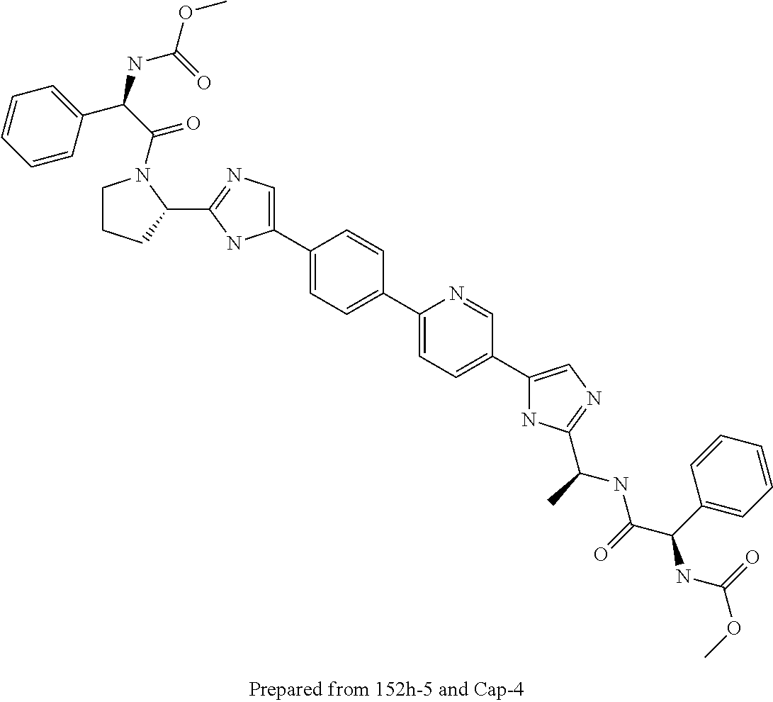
C1(C2=CN=C(C3CCCN3C(C(NC(=O)OC)C3=CC=CC=C3)=O)N2)=CC=C(C2=CC=C(C3=CN=C(C(C)NC(C(C4=CC=CC=C4)NC(=O)OC)=O)N3)C=N2)C=C1
